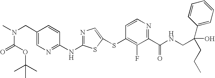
C1(CN(C)C(=O)OC(C)(C)C)=CN=C(NC2=NC=C(SC3=C(F)C(C(=O)NCC(O)(CCC)C4=CC=CC=C4)=NC=C3)S2)C=C1
